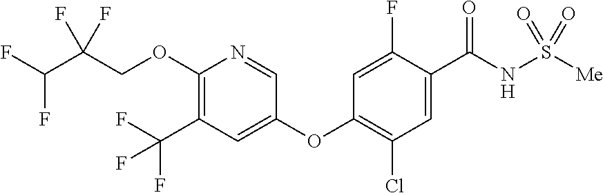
C1(OCC(C(F)F)(F)F)=C(C(F)(F)F)C=C(OC2=C(Cl)C=C(C(NS([Me])(=O)=O)=O)C(F)=C2)C=N1
